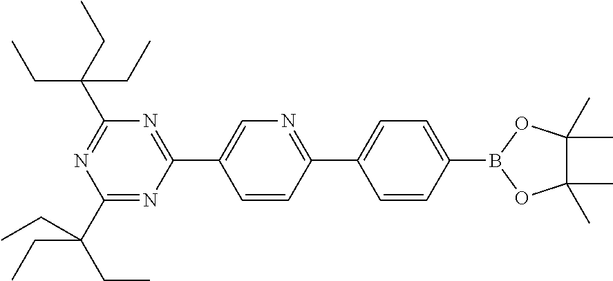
C1(C(CC)(CC)CC)=NC(C2=CN=C(C3=CC=C(B4OC(C)(C)C(C)(C)O4)C=C3)C=C2)=NC(C(CC)(CC)CC)=N1
